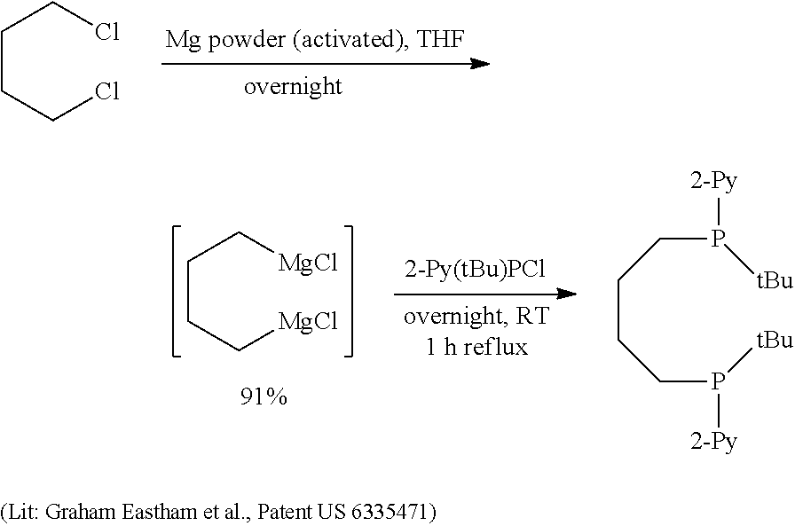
C(CCCl)CCl.C(CC[MgCl])C[MgCl].C(CCCP([tBu])[2-Py])P([tBu])[2-Py]
